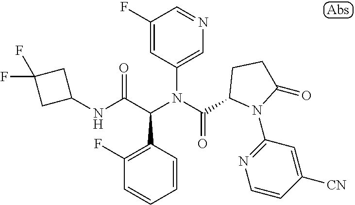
N(C(C(N(C(=O)C1N(C2=NC=CC([CN])=C2)C(=O)CC1)C1=CN=CC(F)=C1)C1=C(F)C=CC=C1)=O)C1CC(F)(F)C1
